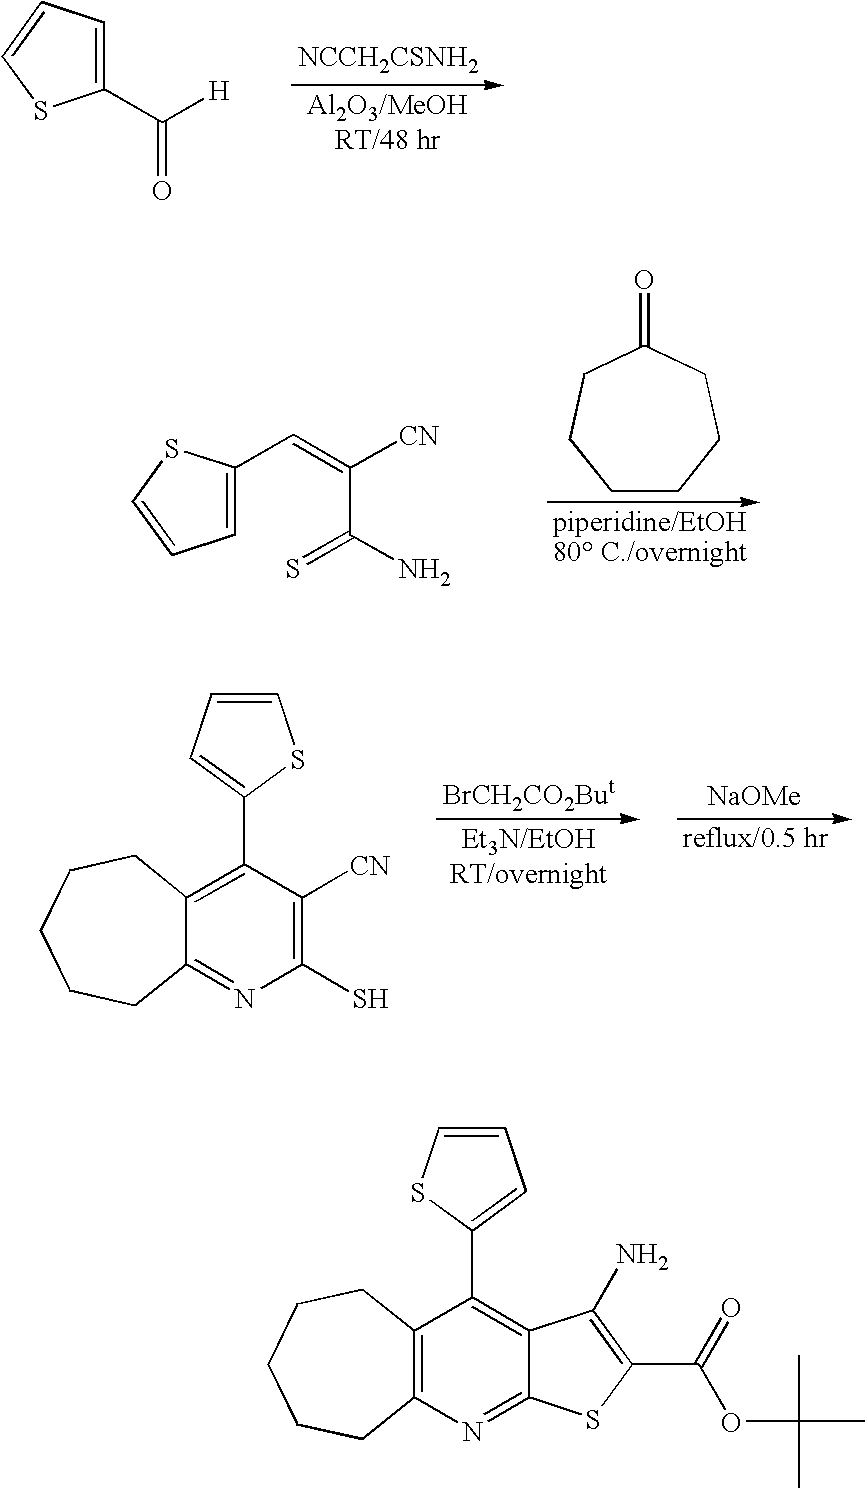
[NCCH2CSNH2].C1=C(C([H])=O)SC=C1.O=C1CCCCCC1.C1=C(C=C(C(N)=S)[CN])SC=C1.[NaOMe].C12=C(C3=CC=CS3)C([CN])=C(S)N=C1CCCCC2.C12=C(N=C3C(=C1C1=CC=CS1)C(N)=C(C(=O)OC(C)(C)C)S3)CCCCC2
